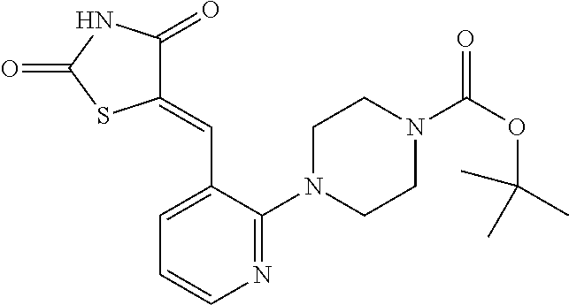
C1(=CC2=CC=CN=C2N2CCN(C(OC(C)(C)C)=O)CC2)C(=O)NC(=O)S1
